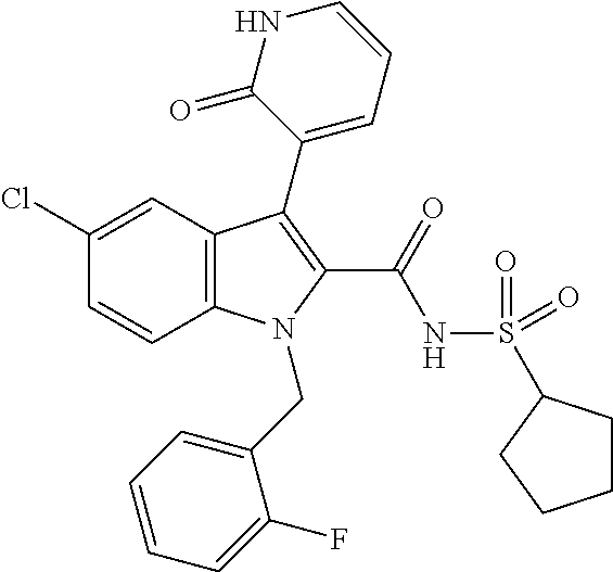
C1(Cl)=CC2=C(C=C1)N(CC1=CC=CC=C1F)C(C(NS(=O)(=O)C1CCCC1)=O)=C2C1=CC=CNC1=O
